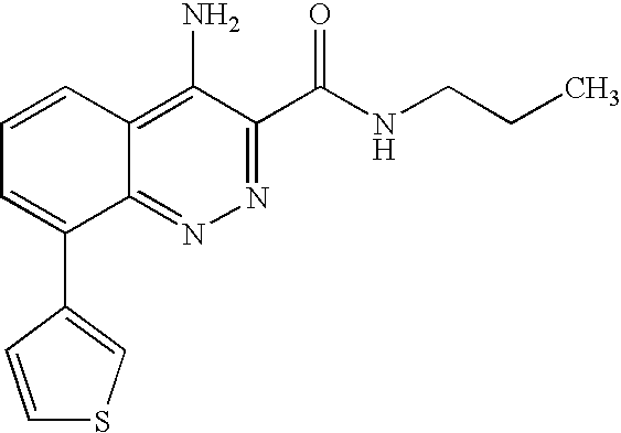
C1=CC2=C(N)C(C(NCCC)=O)=NN=C2C(C2=CSC=C2)=C1
